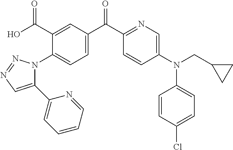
C1(N2C(C3=CC=CC=N3)=CN=N2)=CC=C(C(C2=NC=C(N(C3=CC=C(Cl)C=C3)CC3CC3)C=C2)=O)C=C1C(O)=O
